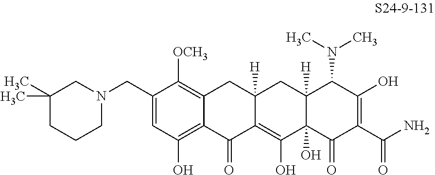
C1=C(CN2CCCC(C)(C)C2)C([OCH3])=C2C(=C1O)C(=O)C1=C(O)C3(O)C([H])(CC1([H])C2)C(N(C)C)C(O)=C(C(N)=O)C3=O
